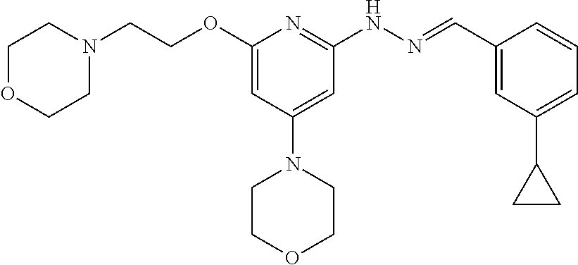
O(C1=CC(N2CCOCC2)=CC(NN=CC2=CC(C3CC3)=CC=C2)=N1)CCN1CCOCC1
